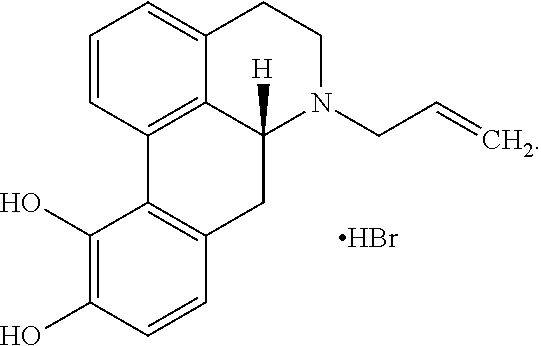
C1=CC2=C3C(=C1)CCN(CC=C)C3([H])CC1=C2C(O)=C(O)C=C1.Br
